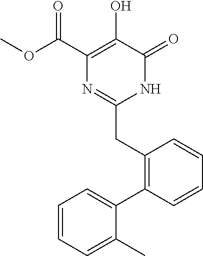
O(C(C1=C(O)C(=O)NC(CC2=C(C3=CC=CC=C3C)C=CC=C2)=N1)=O)C
